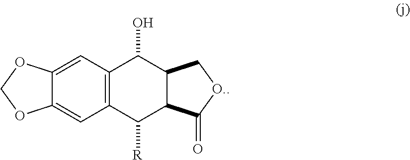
C12=CC3=C(C=C1OCO2)C([R])C1C(C3O)C[O.]C1=O
